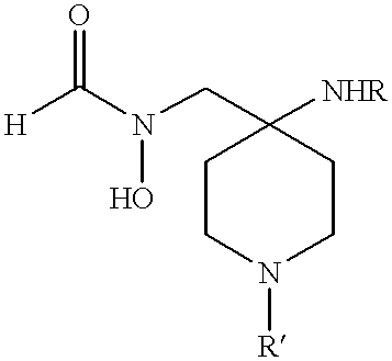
C(N(CC1([NHR])CCN([R])CC1)O)(=O)[H]
